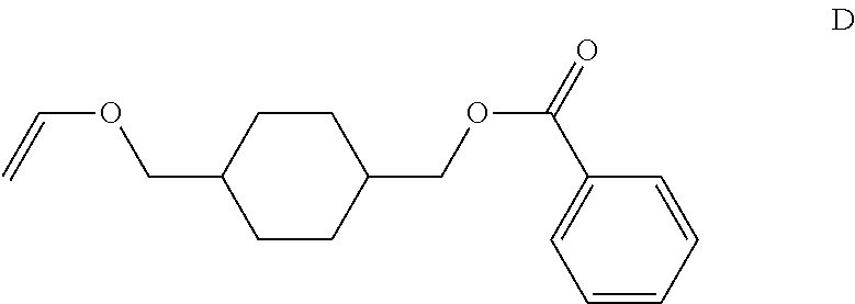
C1CC(COC=C)CCC1COC(C1=CC=CC=C1)=O
